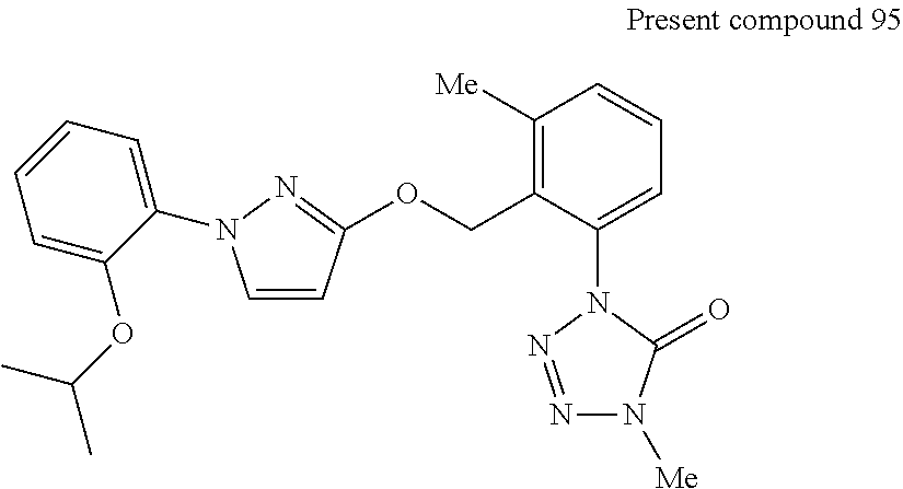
C1=CC(OCC2=C([Me])C=CC=C2N2N=NN([Me])C2=O)=NN1C1=CC=CC=C1OC(C)C
